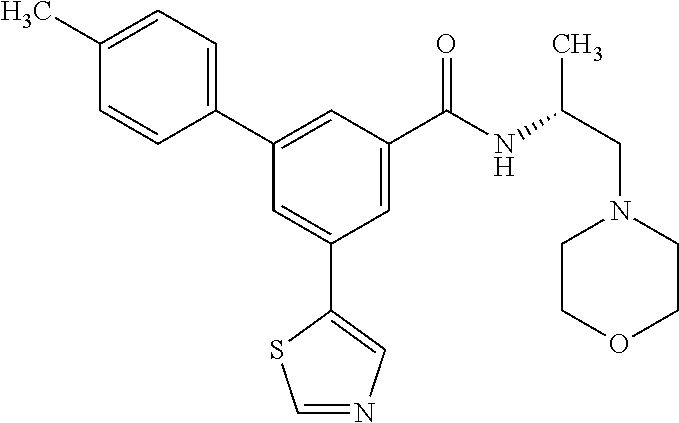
C1=NC=C(C2=CC(C3=CC=C(C)C=C3)=CC(C(NC(CN3CCOCC3)C)=O)=C2)S1
